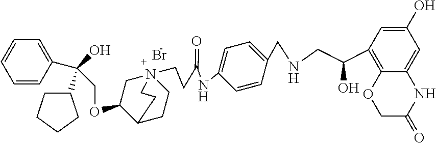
Br.C1=CC(C(O)(C2CCCC2)COC2C3CCN(CCC(NC4=CC=C(CNCC(C5=C6C(=CC(O)=C5)NC(=O)CO6)O)C=C4)=O)(C2)CC3)=CC=C1
